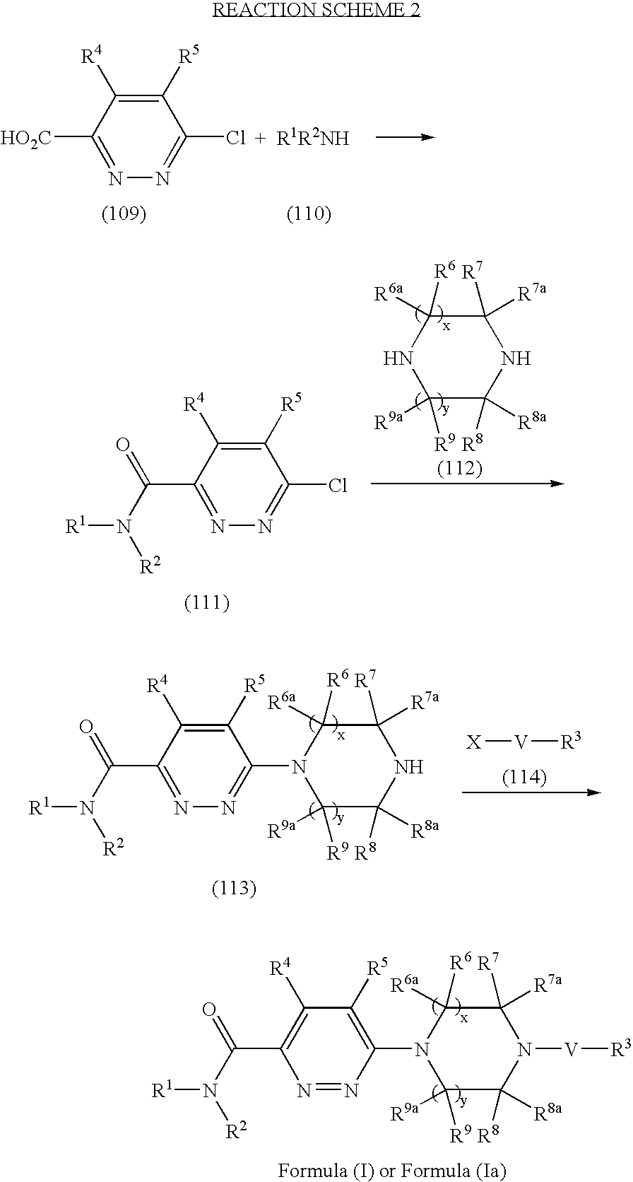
N1=C([HO2C])C([R4])=C([R5])C(Cl)=N1.C1([R9a])([R9])C([R8a])([R8])NC([R7a])([R7])C([R6a])([R6])N1C1=NN=C(C(=O)N([R2])[R1])C([R4])=C1[R5].[X][V][R3].C1([R9a])([R9])C([R8a])([R8])N([V][R3])C([R7a])([R7])C([R6a])([R6])N1C1=C([R5])C([R4])=C(C(=O)N([R2])[R1])N=N1.N1=C(C(=O)N([R2])[R1])C([R4])=C([R5])C(Cl)=N1.C1([R9a])([R9])C([R8a])([R8])NC([R7a])([R7])C([R6a])([R6])N1
